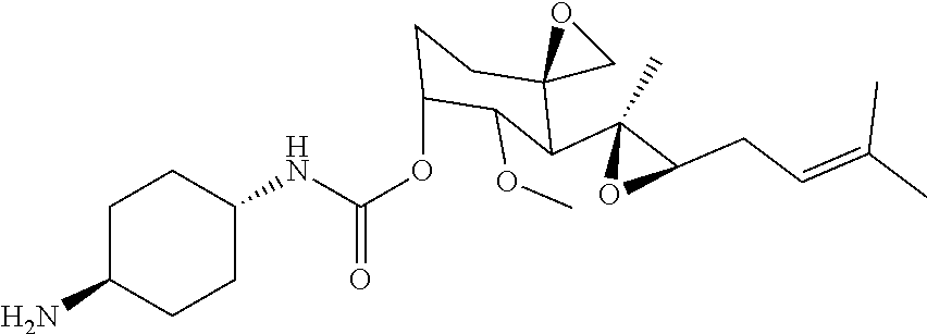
C1(NC(OC2CCC3(C(C4(C)OC4CC=C(C)C)C2OC)CO3)=O)CCC(N)CC1
